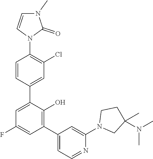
C1=C(C2=CC(Cl)=C(N3C(=O)N(C)C=C3)C=C2)C(O)=C(C2=CC=NC(N3CC(N(C)C)(C)CC3)=C2)C=C1F
